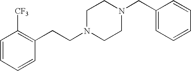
C(N1CCN(CC2=CC=CC=C2)CC1)CC1=C([CF3])C=CC=C1
